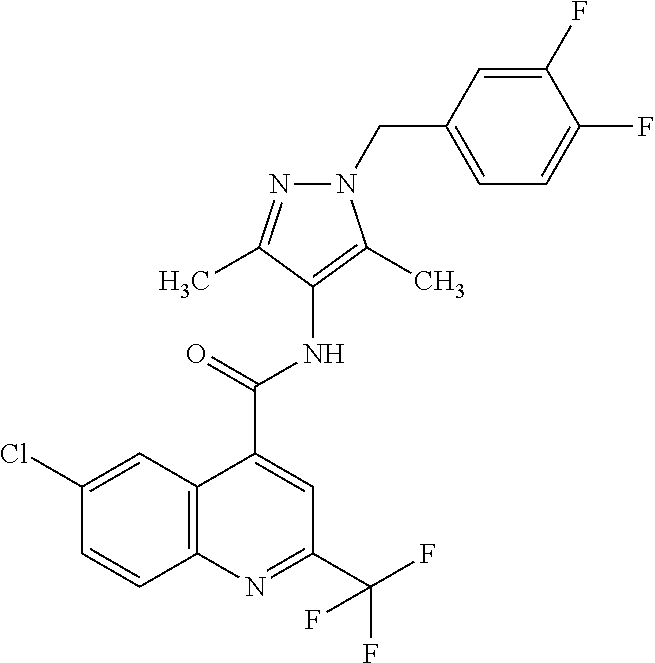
C12=C(N=C(C(F)(F)F)C=C1C(=O)NC1=C(C)N(CC3=CC=C(F)C(F)=C3)N=C1C)C=CC(Cl)=C2
